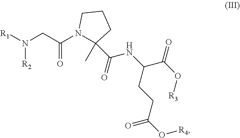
N(CC(N1C(C(=O)NC(C(O[R3])=O)CCC(O[R4])=O)(C)CCC1)=O)([R1])[R2]
